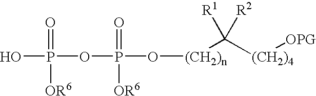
P(OP(O)(=O)[OR6])(O[(CH2)n]C([(CH2)4][OPG])([R1])[R2])(=O)[OR6]
